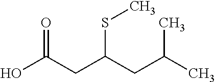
OC(CC(CC(C)C)SC)=O
